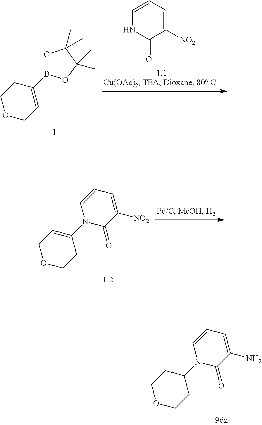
C1OCCC(N2C(=O)C(N)=CC=C2)C1.C1OCC=C(B2OC(C)(C)C(C)(C)O2)C1.C1=CC=C([NO2])C(=O)N1.C1OCCC(N2C(=O)C([NO2])=CC=C2)=C1
